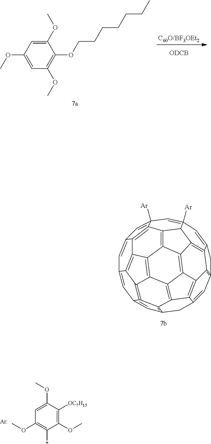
[C60O/BF3OEt2].[ODCB].C1(OC)=CC(OC)=C(OCCCCCCC)C(OC)=C1.[Ar].C1(OC)=C(*)C(OC)=C([OC7H15])C(OC)=C1.C1=C2C=C3([Ar])C=C4([Ar])C=C5CC6=C7C5=C5C8=C9C7=C7C(=C6)CC6=C%10C7=C9C7=C9C8=C(C45)C3=C2C9=C2C1=CC(=C6)C%10=C27
